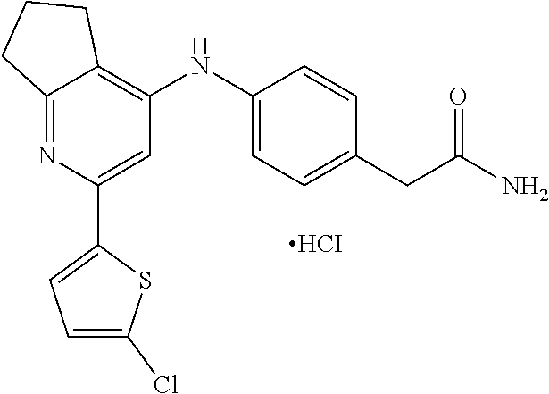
C12=NC(C3=CC=C(Cl)S3)=CC(NC3=CC=C(CC(=O)N)C=C3)=C1CCC2.[HCI]
